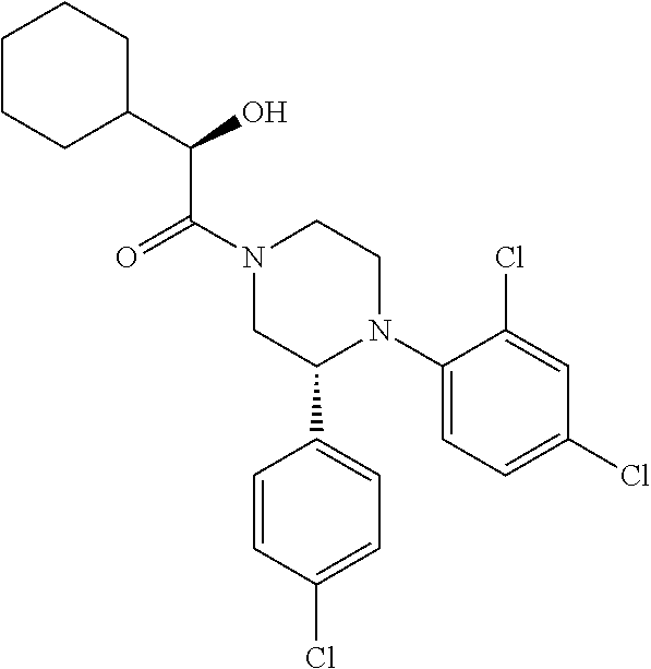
O=C(N1CC(C2=CC=C(Cl)C=C2)N(C2=CC=C(Cl)C=C2Cl)CC1)C(O)C1CCCCC1
